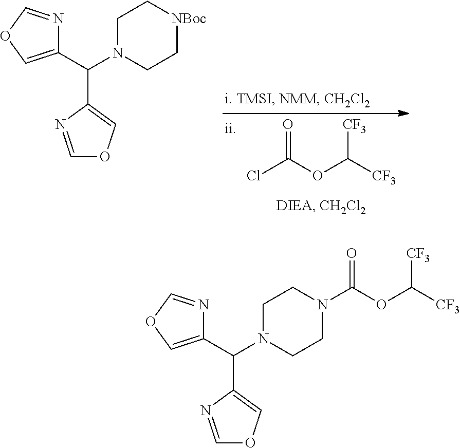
O=C(OC([CF3])[CF3])Cl.C1N(C(C2=COC=N2)C2=COC=N2)CC[NBoc]C1.C1N(C(C2=COC=N2)C2=COC=N2)CCN(C(=O)OC([CF3])[CF3])C1
